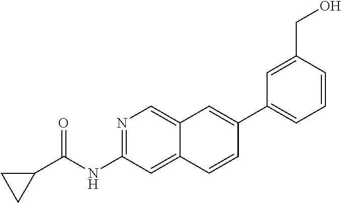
N1=C(NC(C2CC2)=O)C=C2C(=C1)C=C(C1=CC=CC(CO)=C1)C=C2
